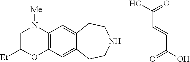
C(C=CC(O)=O)(O)=O.C1C([Et])OC2=C(C=C3C(=C2)CCNCC3)N1[Me]
